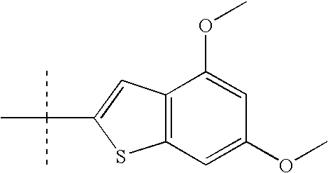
C1=C(OC)C2=C(C=C1OC)SC(C(C)(C)C)=C2
